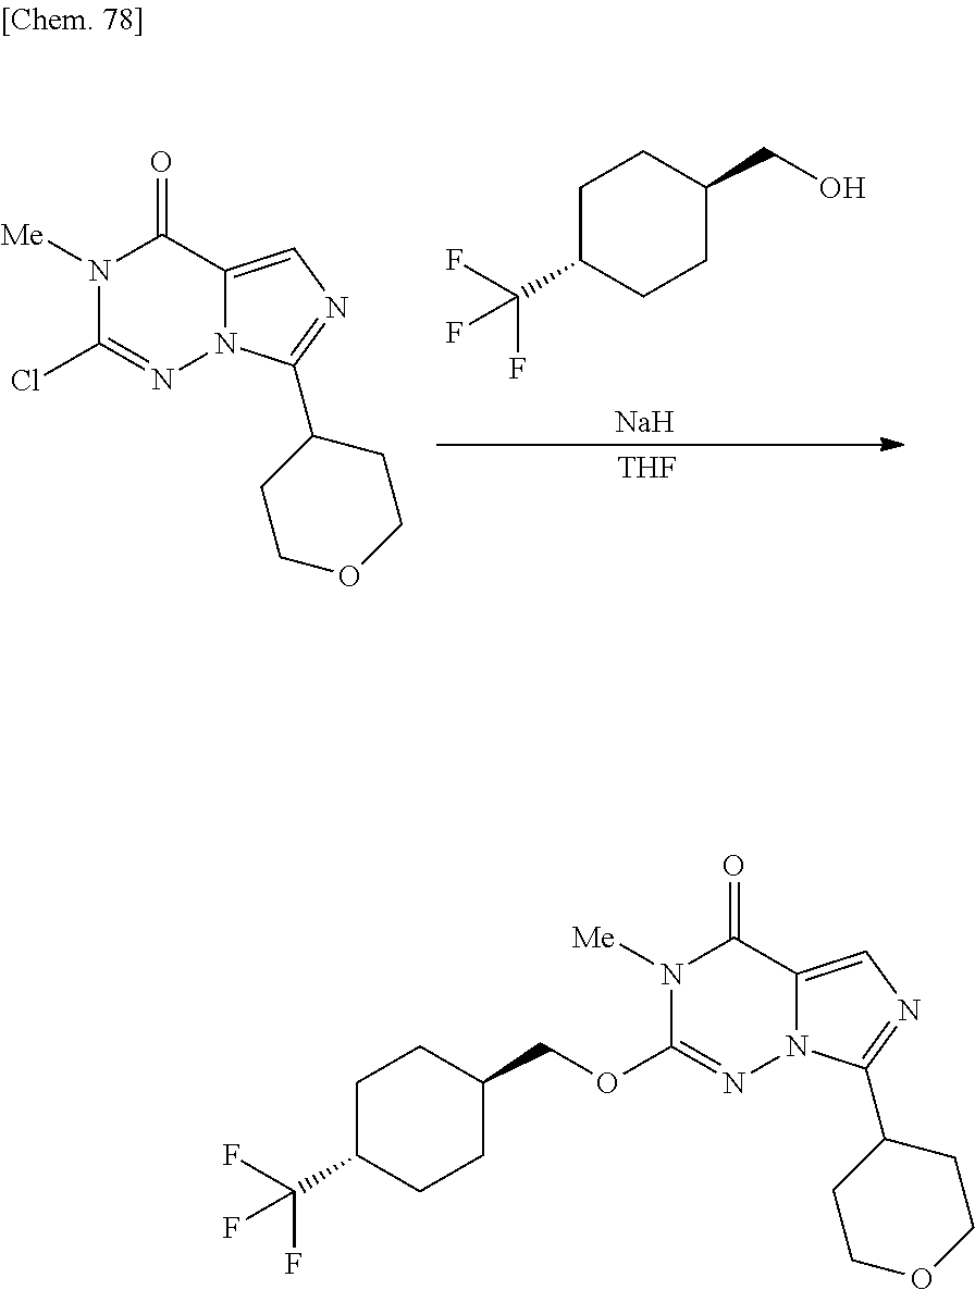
N1([Me])C(Cl)=NN2C(=CN=C2C2CCOCC2)C1=O.C1C(C(F)(F)F)CCC(CO)C1.[Na].[THF].N1([Me])C(OCC2CCC(C(F)(F)F)CC2)=NN2C(=CN=C2C2CCOCC2)C1=O
